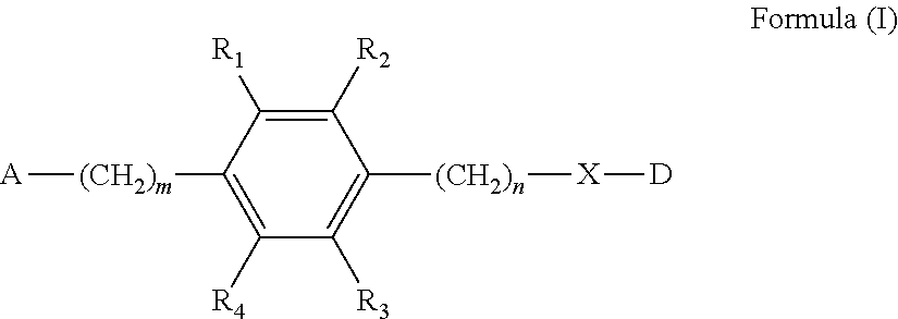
[A][(CH2)m]C1=C([R4])C([R3])=C([(CH2)n][X][D])C([R2])=C1[R1]
